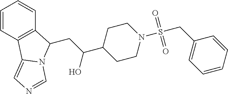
C1=CC2=C(C=C1)C(CC(C1CCN(S(=O)(CC3=CC=CC=C3)=O)CC1)O)N1C2=CN=C1
